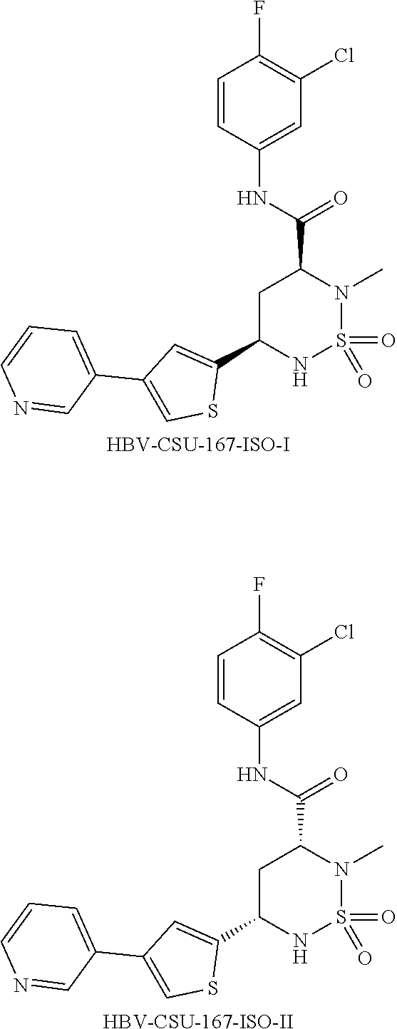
C1C(C2=CC(C3=CC=CN=C3)=CS2)NS(=O)(=O)N(C)C1C(NC1=CC(Cl)=C(F)C=C1)=O.[HBV-CSU-167-ISO-I].C1C(C2=CC(C3=CC=CN=C3)=CS2)NS(=O)(=O)N(C)C1C(NC1=CC(Cl)=C(F)C=C1)=O.[HBV-CSU-167-ISO-II]
